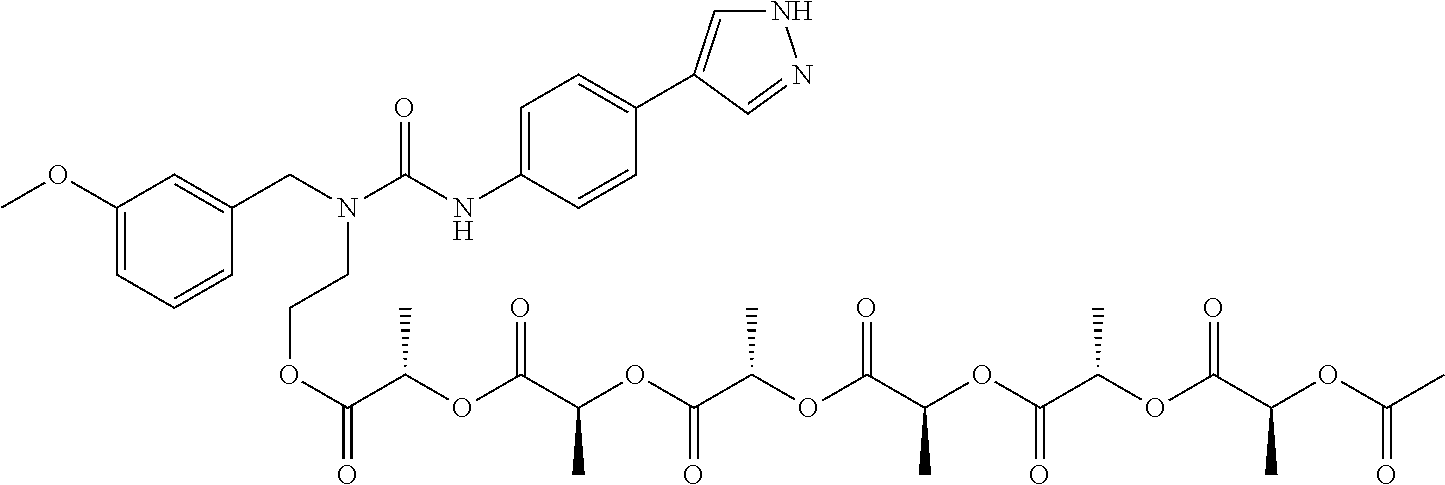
N1C=C(C2=CC=C(NC(N(CC3=CC(OC)=CC=C3)CCOC(C(OC(C(OC(C(OC(C(OC(C(OC(C(OC(C)=O)C)=O)C)=O)C)=O)C)=O)C)=O)C)=O)=O)C=C2)C=N1
